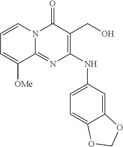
C1=CN2C(=NC(NC3=CC=C4C(=C3)OCO4)=C(CO)C2=O)C([OMe])=C1
